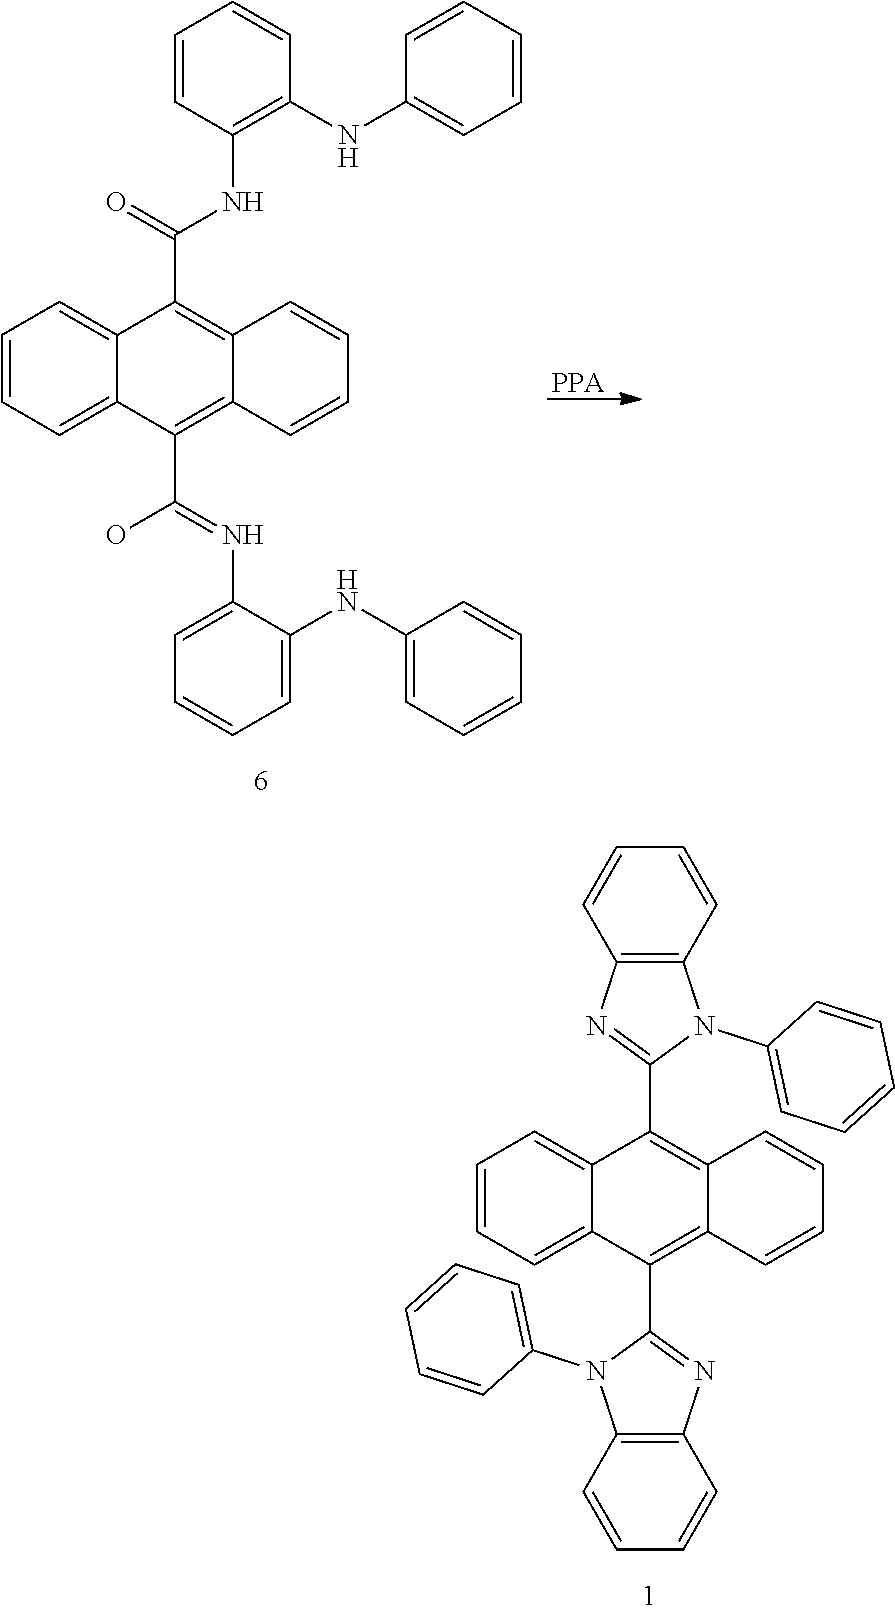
C1=CC=C2C(=C1)C(C1=NC3=C(N1C1=CC=CC=C1)C=CC=C3)=C1C(=C2C2=NC3=C(N2C2=CC=CC=C2)C=CC=C3)C=CC=C1.C1=CC=C2C(=C1)C(C(=O)NC1=C(NC3=CC=CC=C3)C=CC=C1)=C1C(=C2C(=NC2=CC=CC=C2NC2=CC=CC=C2)O)C=CC=C1
